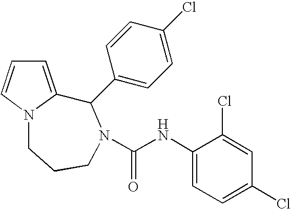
C1=C2N(C=C1)CCCN(C(NC1=CC=C(Cl)C=C1Cl)=O)C2C1=CC=C(Cl)C=C1
